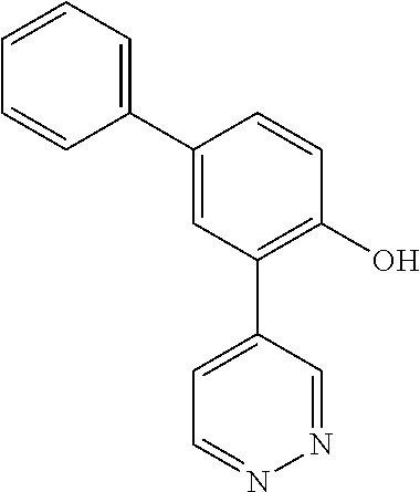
C1=CC=C(C2=CC(C3=CC=NN=C3)=C(O)C=C2)C=C1
